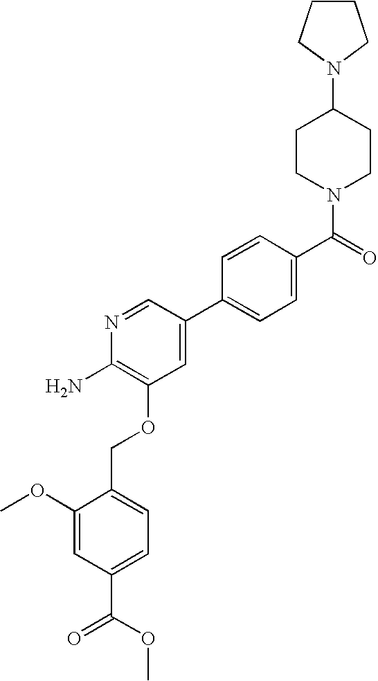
C1CCN(C2CCN(C(=O)C3=CC=C(C4=CC(OCC5=CC=C(C(OC)=O)C=C5OC)=C(N)N=C4)C=C3)CC2)C1
